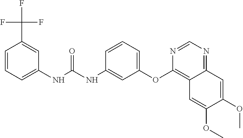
C1=CC=C(NC(NC2=CC(OC3=C4C(=NC=N3)C=C(OC)C(OC)=C4)=CC=C2)=O)C=C1C(F)(F)F
